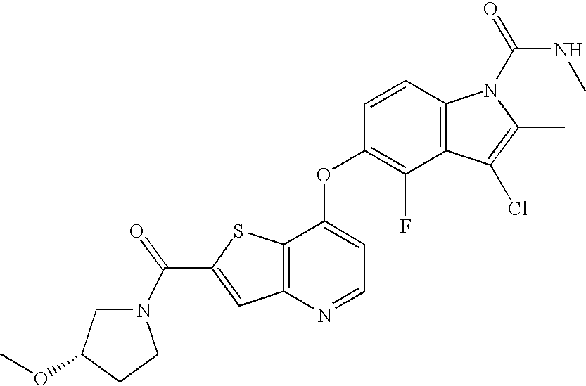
C12=C(C(OC3=C(F)C4=C(C=C3)N(C(=O)NC)C(C)=C4Cl)=CC=N1)SC(C(=O)N1CC(OC)CC1)=C2
